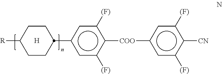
C1CC([R])CCC1c1cc([(F)])c([COO]c2cc([(F)])c([CN])c([(F)])c2)c([(F)])c1.[H]
